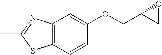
C12=C(C=CC(OCC3CO3)=C1)SC(C)=N2
